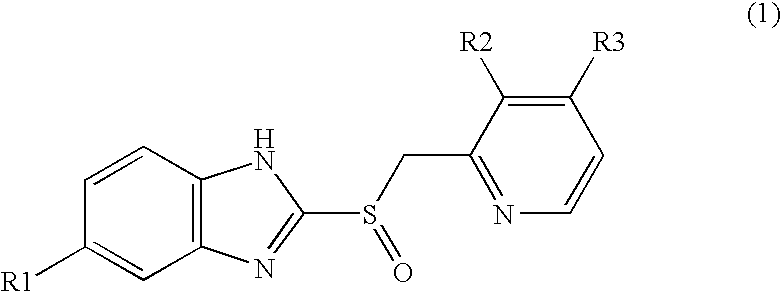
C12=C(C=CC([R1])=C1)NC(S(CC1=NC=CC([R3])=C1[R2])=O)=N2
